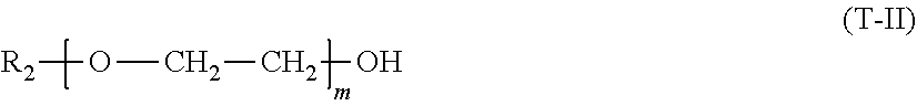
[R2]OCCO
